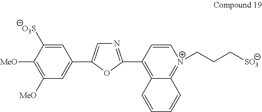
C1([MeO])=C([MeO])C([O3S])=CC(C2=CN=C(C3=C4C(=[N+](CCC[SO3])C=C3)C=CC=C4)O2)=C1
